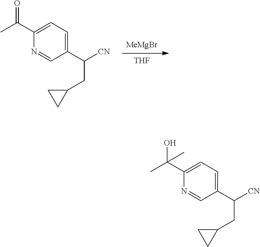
[MeMgBr].[THF].N1=CC(C([CN])CC2CC2)=CC=C1C(C)=O.N1=CC(C([CN])CC2CC2)=CC=C1C(C)(O)C
